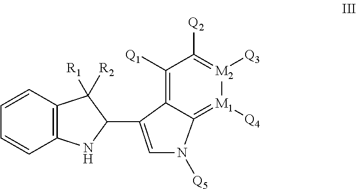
C1=C(C2C([R2])([R1])C3=C(N2)C=CC=C3)C2=C([Q1])C([Q2])=[M2]([Q3])[M1]([Q4])=C2N1[Q5]
